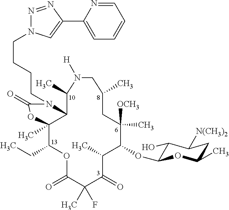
C12C(C)(C(CC)OC(=O)C(C)(F)C(=O)C(C)C(OC3C(O)C([N(CH3)2])CC(C)O3)C([OCH3])(C)CC(C)CN([H])C1C)OC(=O)N2CCCCN1N=NC(C2=CC=CC=N2)=C1
